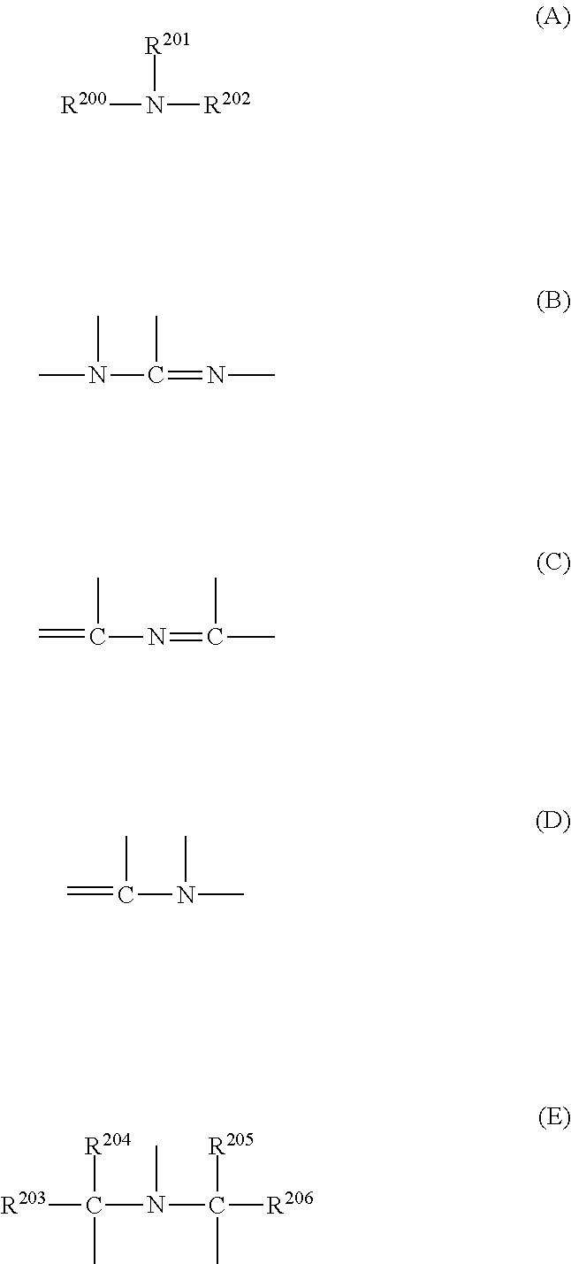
[R201]N([R202])[R200].CN(C(=NC)C)C.C=C(N=C(C)C)C.C=C(N(C)C)C.[R204]C(N(C([R206])([R205])C)C)([R203])C
